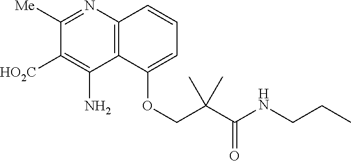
C12=C(N=C([Me])C([HO2C])=C1N)C=CC=C2OCC(C(NCCC)=O)(C)C
